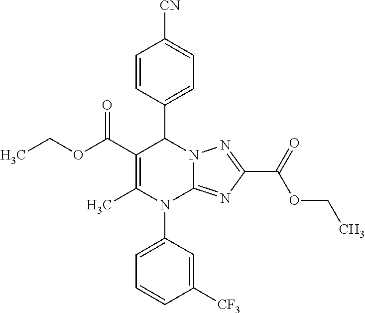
C1=CC(C2C(C(OCC)=O)=C(C)N(C3=CC=CC([CF3])=C3)C3=NC(C(=O)OCC)=NN23)=CC=C1[CN]
